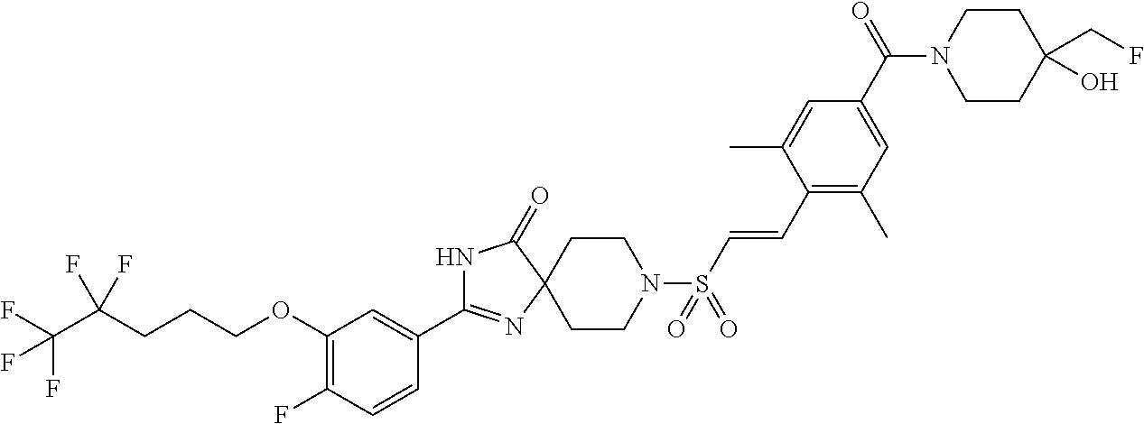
N1C(C2=CC(OCCCC(C(F)(F)F)(F)F)=C(F)C=C2)=NC2(C1=O)CCN(S(C=CC1=C(C)C=C(C(N3CCC(CF)(O)CC3)=O)C=C1C)(=O)=O)CC2
